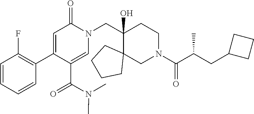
C1(C2=CC(=O)N(CC3(O)C4(CN(C(C(CC5CCC5)C)=O)CC3)CCCC4)C=C2C(=O)N(C)C)=C(F)C=CC=C1
